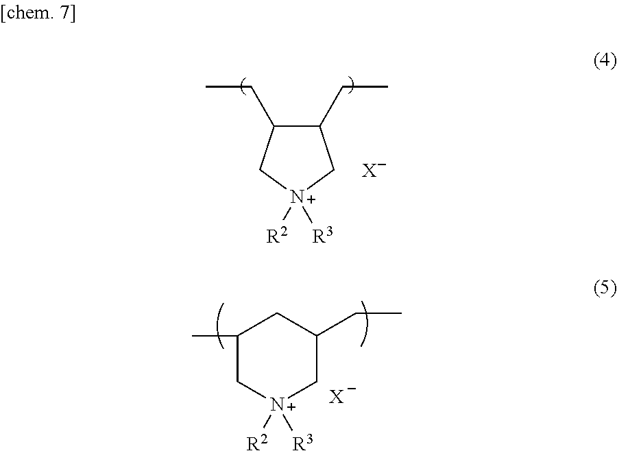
C1(CC)C(CC)C[N+]([R2])([R3])C1.[X].C1(C)C[N+]([R2])([R3])CC(CC)C1.[X]
